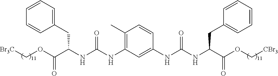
C1(CC(NC(NC2=C(C)C=CC(NC(NC(CC3=CC=CC=C3)C(OC[CBr3])=O)=O)=C2)=O)C(OC[Br3C])=O)=CC=CC=C1
